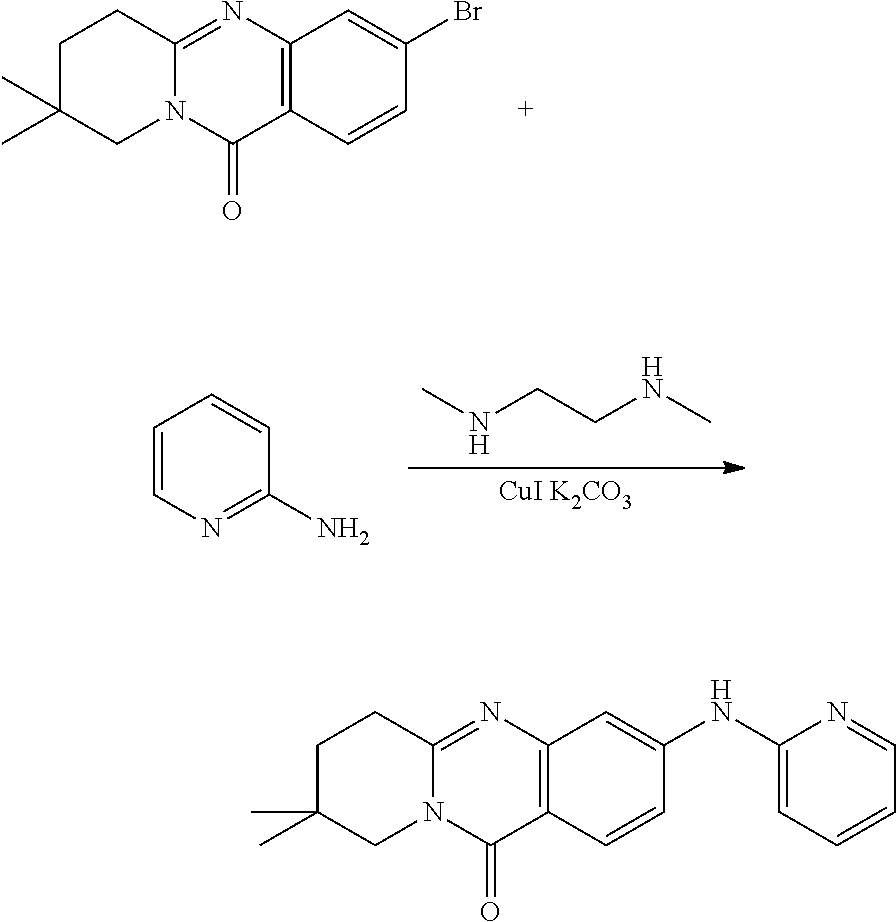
C12=C(C=CC(Br)=C1)C(=O)N1C(=N2)CCC(C)(C)C1.[CuI K2CO3].CNCCNC.C1=CN=C(N)C=C1.C12=C(C=CC(NC3=CC=CC=N3)=C1)C(=O)N1C(=N2)CCC(C)(C)C1
